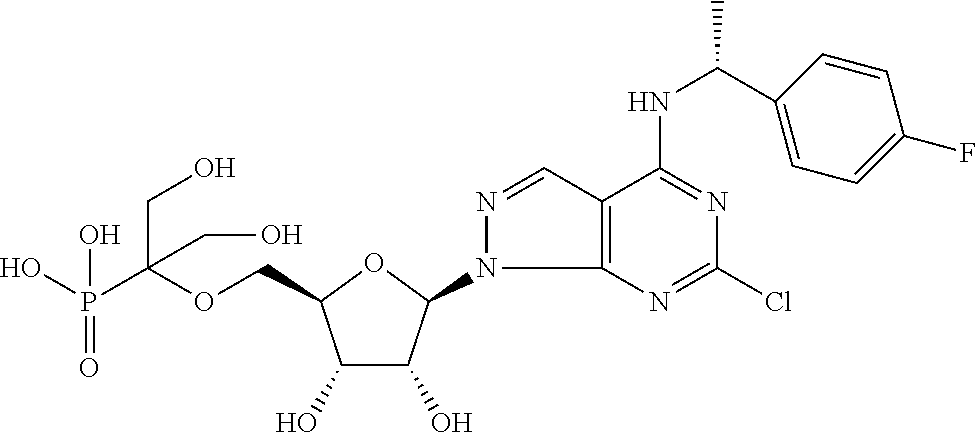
C(OCC1C(O)C(O)C(N2C3=C(C=N2)C(NC(C)C2=CC=C(F)C=C2)=NC(Cl)=N3)O1)(P(O)(=O)O)(CO)CO
